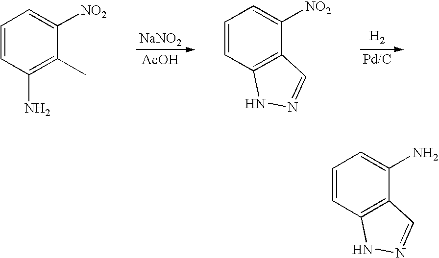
[NaNO2].[AcOH].[H2].C1=CC(N)=C(C)C([NO2])=C1.C1=CC2=C(C([NO2])=C1)C=NN2.C1=CC2=C(C(N)=C1)C=NN2
